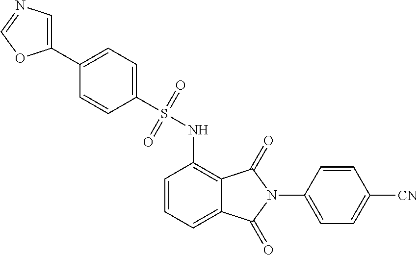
C1=CC=C2C(=C1NS(C1=CC=C(C3=CN=CO3)C=C1)(=O)=O)C(=O)N(C1=CC=C([CN])C=C1)C2=O
